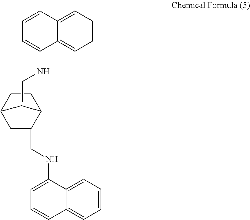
C1=CC2=CC=CC=C2C(NCC)=C1.C1C(CNC2=CC=CC3=CC=CC=C23)C2CCC1C2
